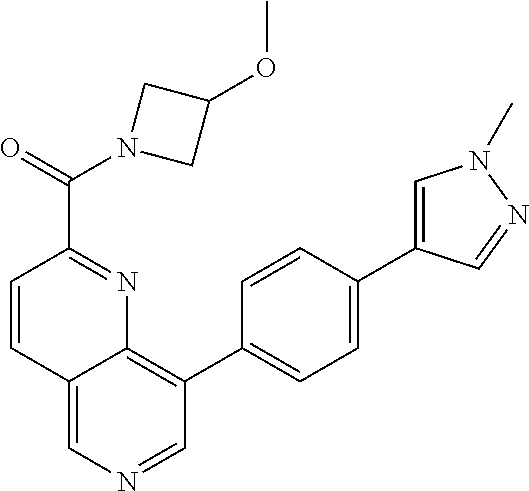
C12=CN=CC(C3=CC=C(C4=CN(C)N=C4)C=C3)=C1N=C(C(=O)N1CC(OC)C1)C=C2
